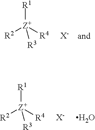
[R1][Z+]([R2])([R4])[R3].[X-].O.[R1][Z+]([R2])([R4])[R3].[X-]
